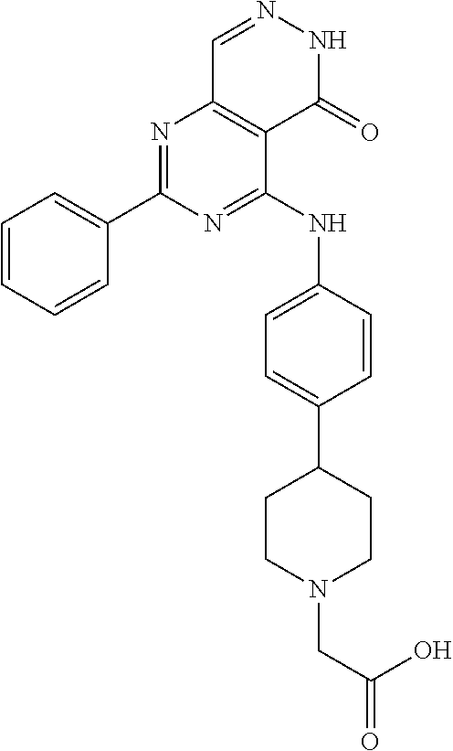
N1=C(C2=CC=CC=C2)N=C(NC2=CC=C(C3CCN(CC(=O)O)CC3)C=C2)C2=C1C=NNC2=O
